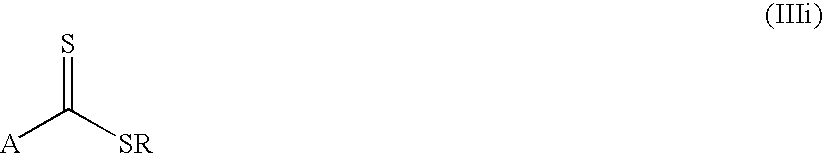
S=C([SR])[A]
